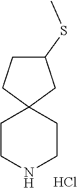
C1CNCCC12CC(SC)CC2.Cl
